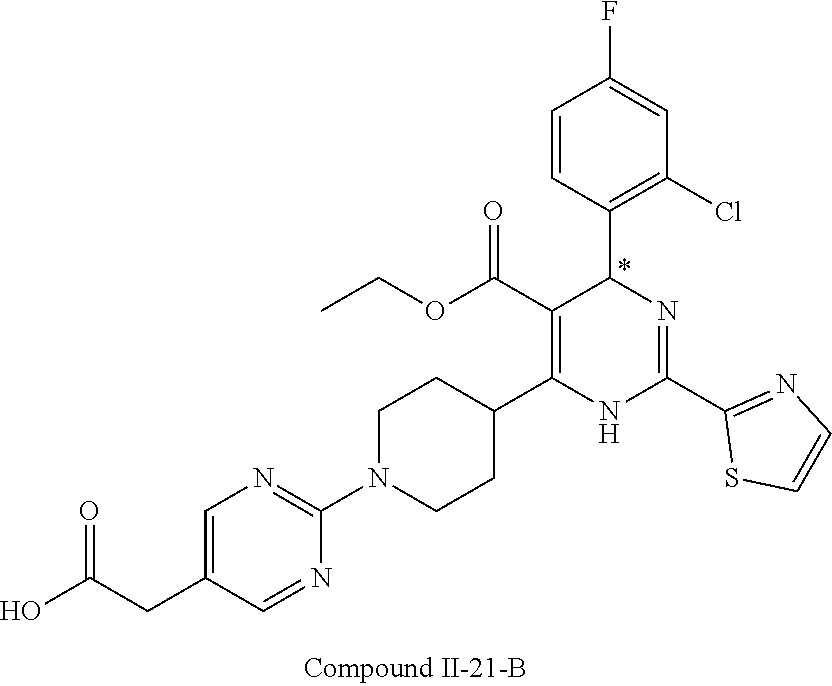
C1=C(F)C=CC(C2N=C(C3=NC=CS3)NC(C3CCN(C4=NC=C(CC(=O)O)C=N4)CC3)=C2C(OCC)=O)=C1Cl
